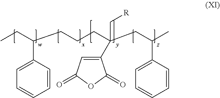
O1C(=O)C(C(CCCC(CC)C2=CC=CC=C2)(CC(C)C2=CC=CC=C2)C[R])=CC1=O
